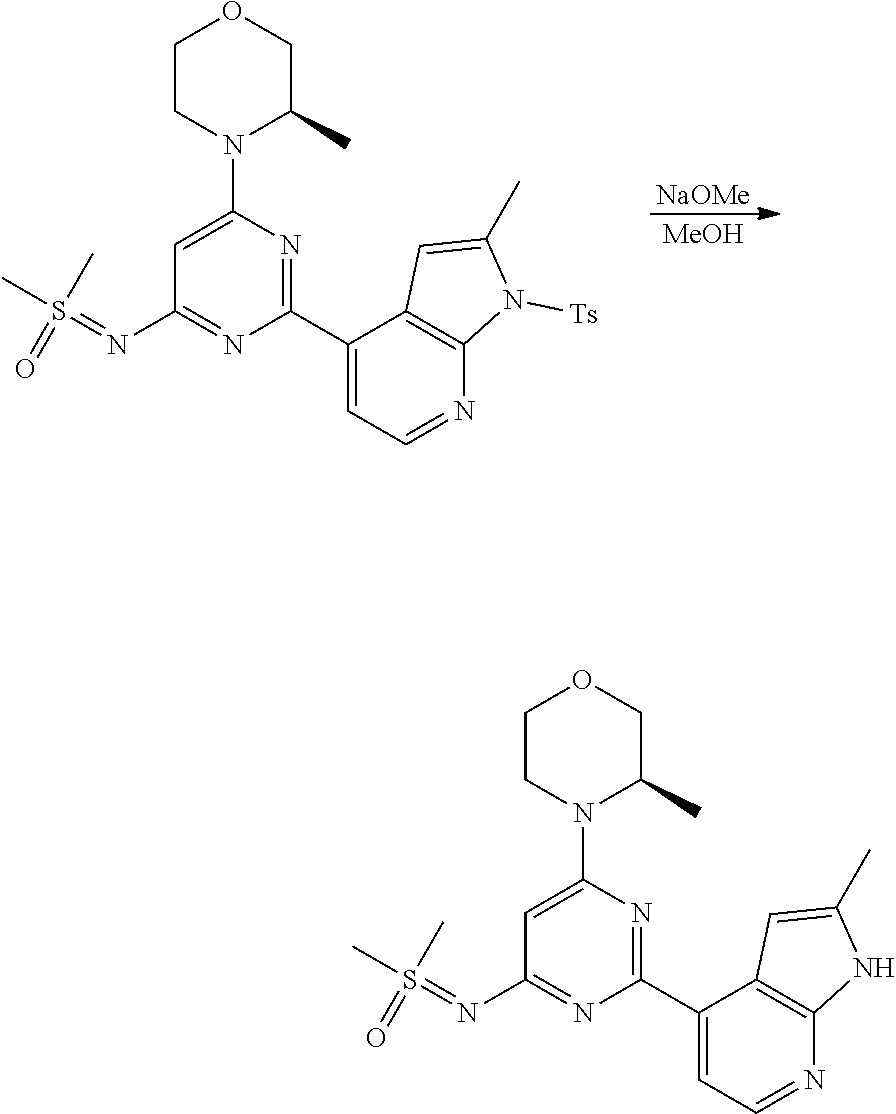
C1(C2=NC(N3C(C)COCC3)=CC(N=S(=O)(C)C)=N2)=CC=NC2=C1C=C(C)N2[Ts].[NaOMe].[MeOH].C1(C2=NC(N3C(C)COCC3)=CC(N=S(=O)(C)C)=N2)=CC=NC2=C1C=C(C)N2
